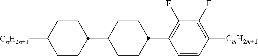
C1([CnH2n+1])CCC(C2CCC(C3=C(F)C(F)=C([CmH2m+1])C=C3)CC2)CC1
